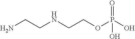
NCCNCCOP(O)(=O)O
